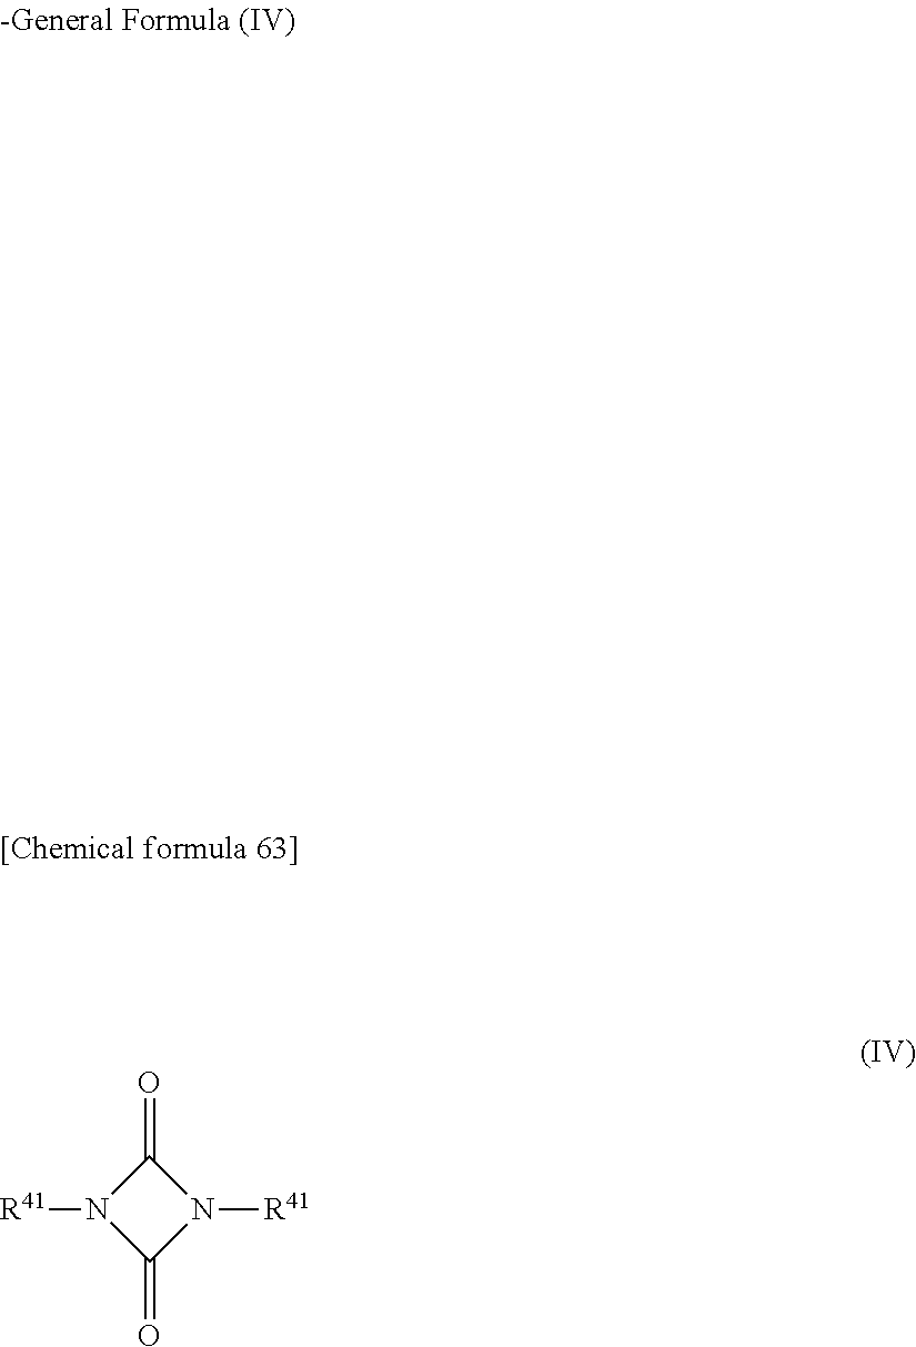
O=C1N([R41])C(=O)N1[R41]
